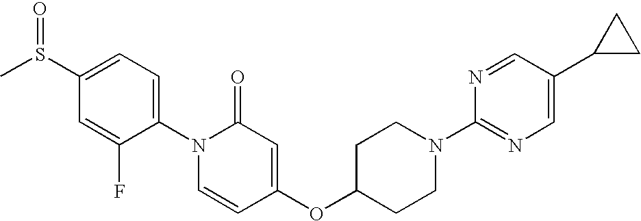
C1(S(C)=O)=CC=C(N2C=CC(OC3CCN(C4=NC=C(C5CC5)C=N4)CC3)=CC2=O)C(F)=C1
